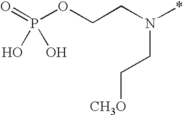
P(=O)(OCCN(*)CC[CH3O])(O)O
